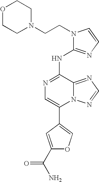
C1(C(N)=O)=CC(C2=CN=C(NC3=NC=CN3CCN3CCOCC3)C3=NC=NN23)=CO1
